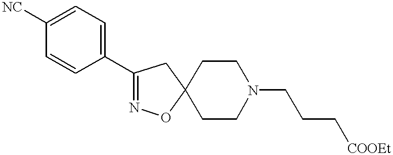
C1(C2=NOC3(C2)CCN(CCC[COOEt])CC3)=CC=C([NC])C=C1
